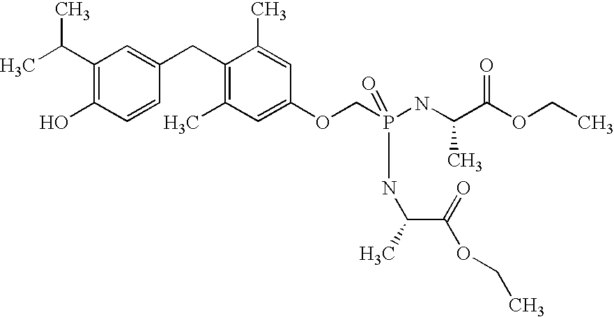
C1(C(C)C)=C(O)C=CC(CC2=C(C)C=C(OCP(NC(C(OCC)=O)C)(=O)NC(C(=O)OCC)C)C=C2C)=C1
